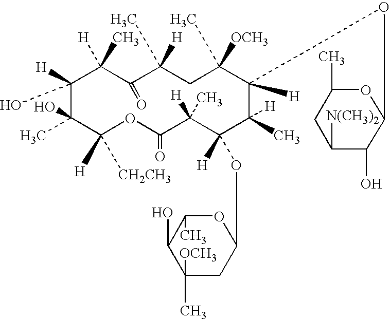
C1(O)C([OCH3])(C)CC(OC2([H])C([H])(C)C([H])(OC3C(O)C([N(CH3)2])CC(C)O3)C(C)([OCH3])CC([H])(C)C(=O)C([H])(C)C([H])(O)C(O)(C)C([H])([CH2CH3])OC(=O)C2([H])C)OC1C
